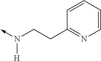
N(->C)(CCC1=NC=CC=C1)[H]
